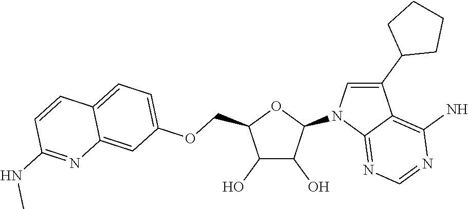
C1(O)C(O)C(N2C3=NC=NC(N)=C3C(C3CCCC3)=C2)OC1COC1=CC=C2C(=C1)N=C(NC)C=C2
